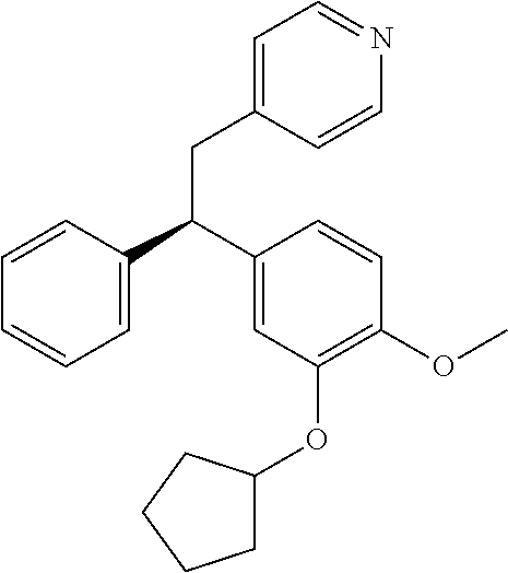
C(C1=CC=NC=C1)C(C1=CC=CC=C1)C1=CC(OC2CCCC2)=C(OC)C=C1
